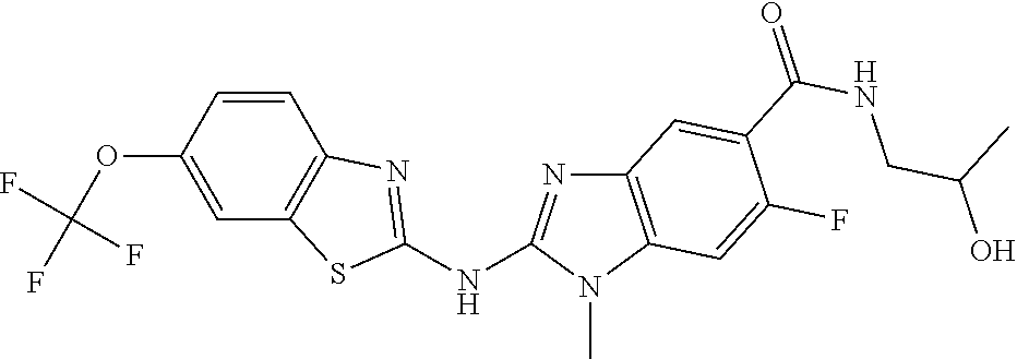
O(C1=CC2=C(C=C1)N=C(NC1=NC3=C(N1C)C=C(F)C(C(NCC(O)C)=O)=C3)S2)C(F)(F)F
